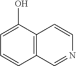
C1=C(O)C2=C(C=C1)C=NC=C2
